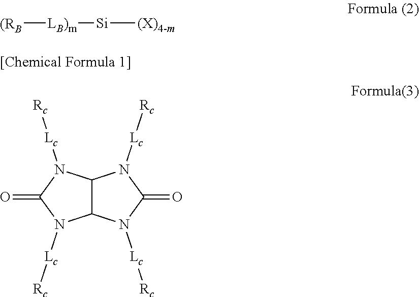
[(RB][LB)m][Si][(X)4-m].C12C(N([Lc][Rc])C(=O)N1[Lc][Rc])N([Lc][Rc])C(=O)N2[Lc][Rc]
